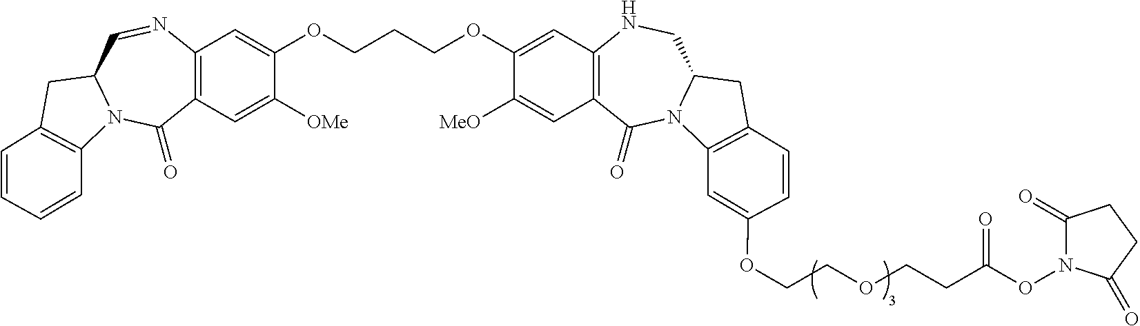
C12=C(C=C([OMe])C(OCCCOC3=CC4=C(C=C3[MeO])C(=O)N3C(CN4)CC4=C3C=C(OCCOCCC(ON3C(=O)CCC3=O)=O)C=C4)=C1)C(=O)N1C(C=N2)CC2=C1C=CC=C2
